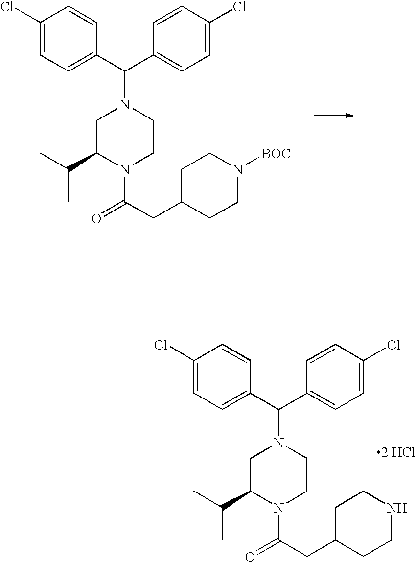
C1C(C(C)C)N(C(=O)CC2CCN([BOC])CC2)CCN1C(C1=CC=C(Cl)C=C1)C1=CC=C(Cl)C=C1.C1C(C(C)C)N(C(=O)CC2CCNCC2)CCN1C(C1=CC=C(Cl)C=C1)C1=CC=C(Cl)C=C1.[2 HCl]
